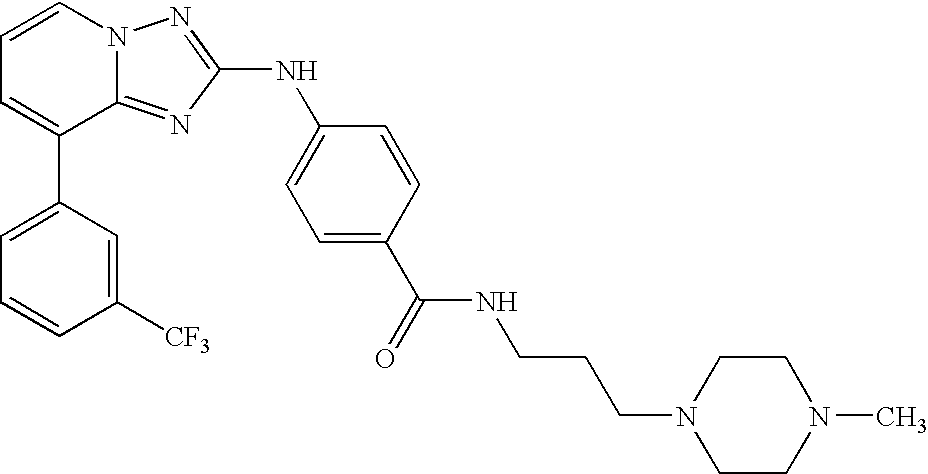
C1=C(C2=CC=CN3C2=NC(NC2=CC=C(C(=O)NCCCN4CCN(C)CC4)C=C2)=N3)C=C([CF3])C=C1
